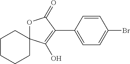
C1CCCC2(C1)OC(=O)C(C1=CC=C(Br)C=C1)=C2O
